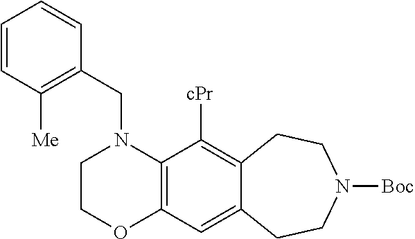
C1COC2=C(N1CC1=C([Me])C=CC=C1)C([cPr])=C1C(=C2)CCN([Boc])CC1
